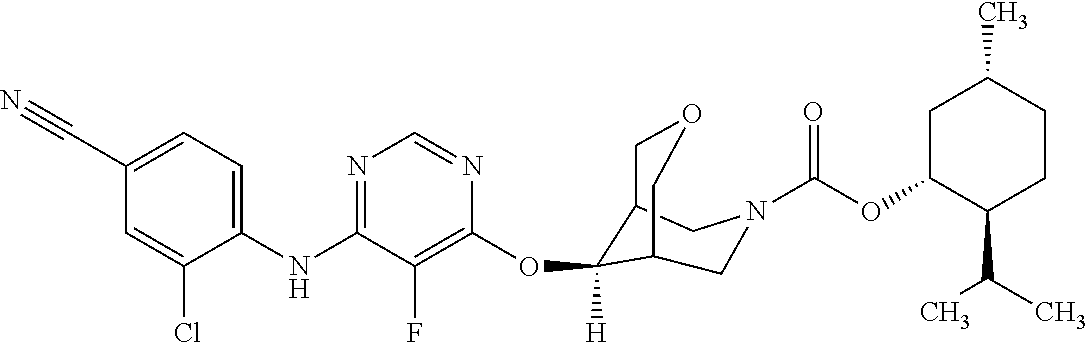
C1(NC2=NC=NC(OC3([H])C4COCC3CN(C(OC3C(C(C)C)CCC(C)C3)=O)C4)=C2F)=CC=C(C#N)C=C1Cl
